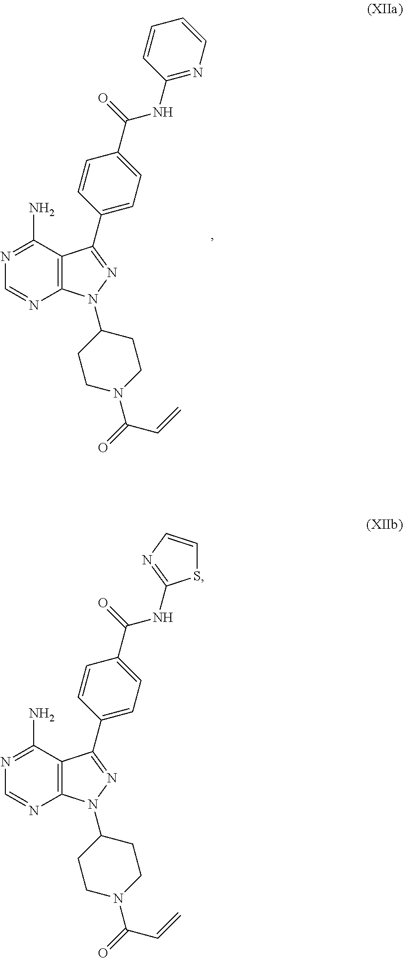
C1=NC2=C(C(N)=N1)C(C1=CC=C(C(=O)NC3=NC=CC=C3)C=C1)=NN2C1CCN(C(C=C)=O)CC1.S1C=CN=C1NC(C1=CC=C(C2=NN(C3CCN(C(C=C)=O)CC3)C3=C2C(N)=NC=N3)C=C1)=O
